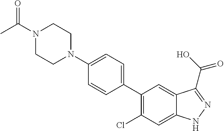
C1(C2=CC=C(N3CCN(C(C)=O)CC3)C=C2)=C(Cl)C=C2C(=C1)C(C(O)=O)=NN2
